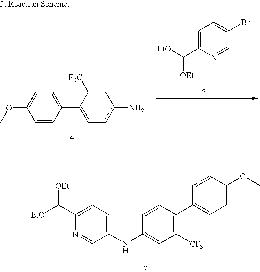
C1(C([EtO])[OEt])=CC=C(NC2=CC([CF3])=C(C3=CC=C(OC)C=C3)C=C2)C=N1.C1=CC(C2=CC=C(N)C=C2[F3C])=CC=C1OC.C1=C(C([EtO])[OEt])N=CC(Br)=C1
